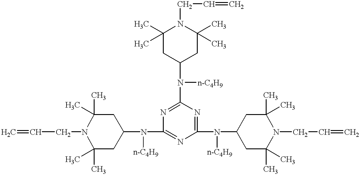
C=CCN1C(C)(C)CC(N(C2=NC(N(C3CC(C)(C)N(CC=C)C(C)(C)C3)[n-C4H9])=NC(N(C3CC(C)(C)N(CC=C)C(C)(C)C3)[n-C4H9])=N2)[n-C4H9])CC1(C)C
